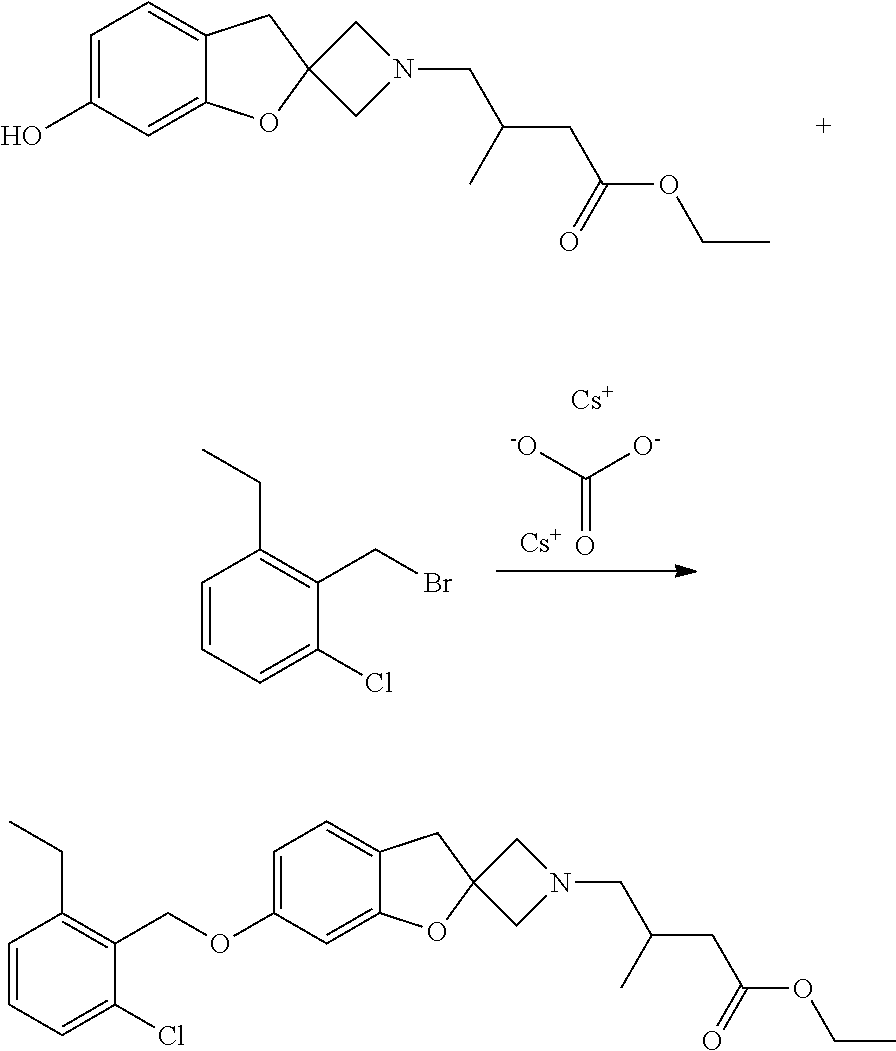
[-O]C([O-])=O.[Cs].[Cs].C1=CC=C(Cl)C(CBr)=C1CC.C1=C(O)C=C2C(=C1)CC1(O2)CN(CC(CC(OCC)=O)C)C1.C1=C(OCC2=C(CC)C=CC=C2Cl)C=C2C(=C1)CC1(O2)CN(CC(CC(OCC)=O)C)C1
